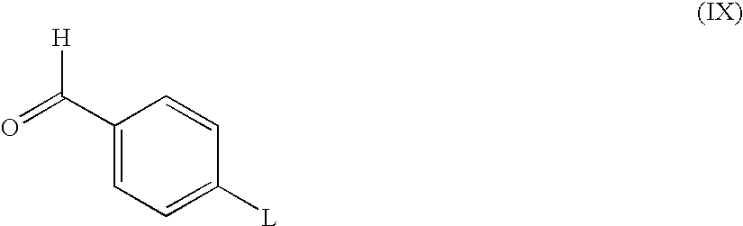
C1(C([H])=O)=CC=C([L])C=C1
